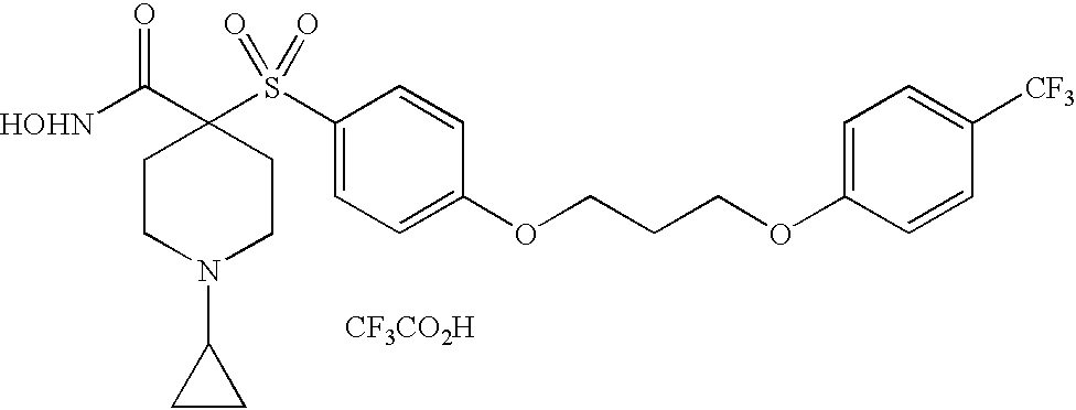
[HOHN]C(C1(S(C2=CC=C(OCCCOC3=CC=C([CF3])C=C3)C=C2)(=O)=O)CCN(C2CC2)CC1)=O.[CF3CO2H]
